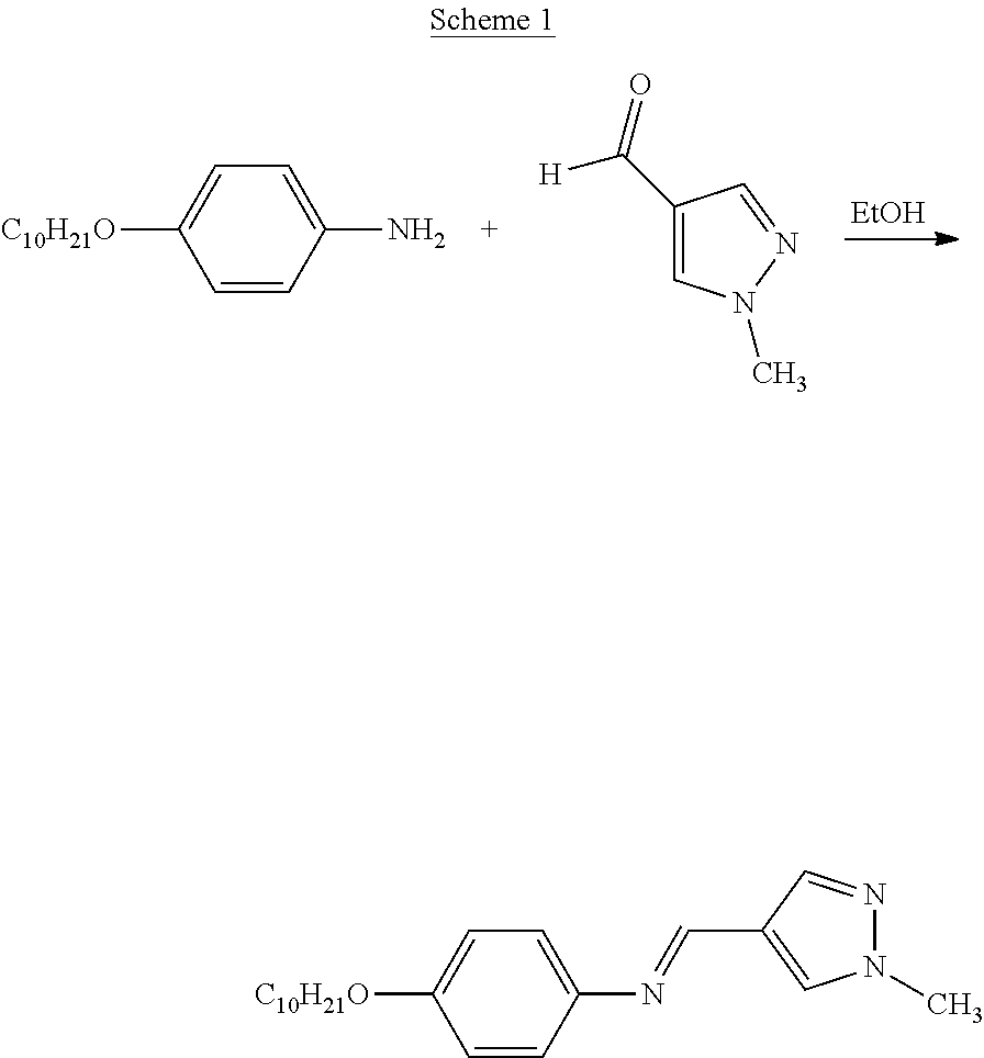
C1=CC(N)=CC=C1[C10H21O].C1(C(=O)[H])=CN(C)N=C1.[EtOH].C1=CC(N=CC2=CN(C)N=C2)=CC=C1[C10H21O]
